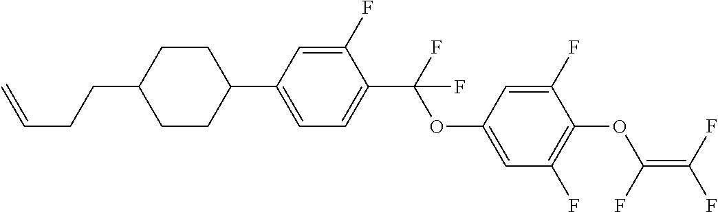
C1CC(C2=CC=C(C(F)(OC3=CC(F)=C(OC(=C(F)F)F)C(F)=C3)F)C(F)=C2)CCC1CCC=C
